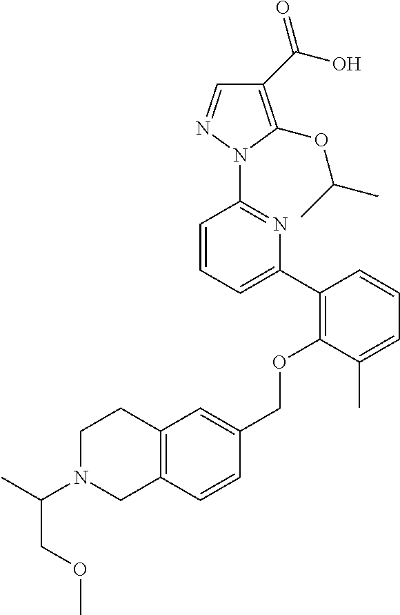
C1(C(O)=O)=C(OC(C)C)N(C2=NC(C3=C(OCC4=CC5=C(C=C4)CN(C(C)COC)CC5)C(C)=CC=C3)=CC=C2)N=C1
